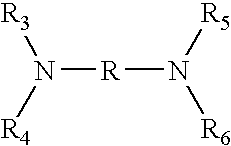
[R3]N([R4])[R]N([R6])[R5]
